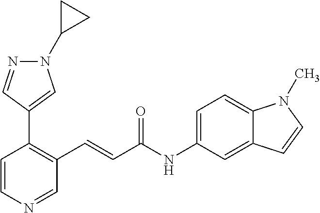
C1(C2=CN(C3CC3)N=C2)=C(C=CC(NC2=CC=C3C(=C2)C=CN3C)=O)C=NC=C1
